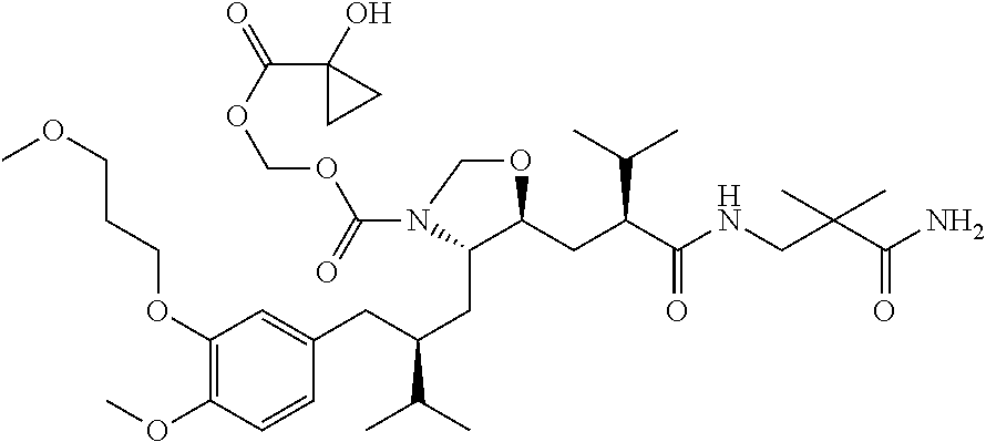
C1(OCCCOC)=C(OC)C=CC(CC(CC2C(CC(C(NCC(C(N)=O)(C)C)=O)C(C)C)OCN2C(=O)OCOC(=O)C2(O)CC2)C(C)C)=C1
